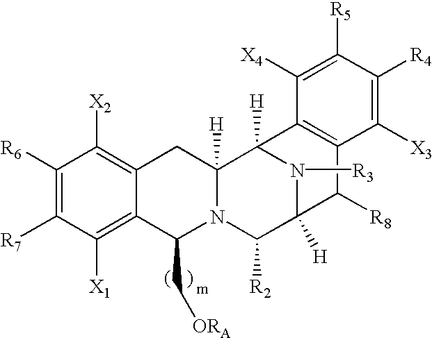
C1([R6])=C([R7])C([X1])=C2C(=C1[X2])CC1([H])N(C2C[ORA])C([R2])C2([H])N([R3])C1([H])C1=C(C2[R8])C([X3])=C([R4])C([R5])=C1[X4]
